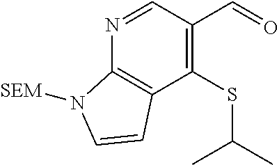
C12=C(C(SC(C)C)=C(C=O)C=N1)C=CN2[SEM]
